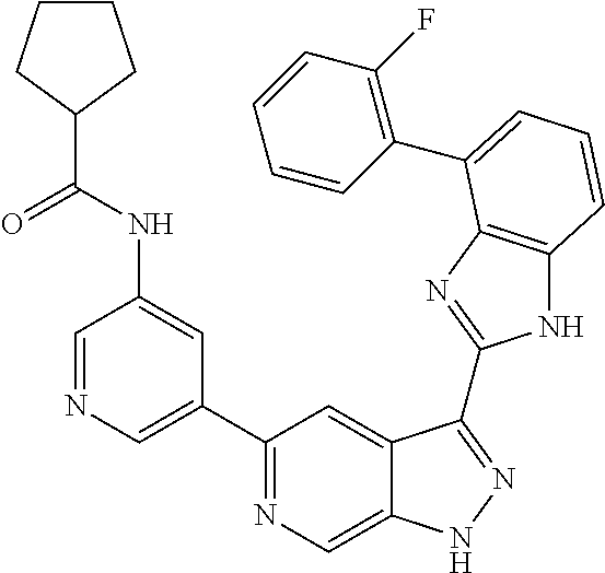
C1=NC=C(C2=NC=C3C(=C2)C(C2=NC4=C(N2)C=CC=C4C2=C(F)C=CC=C2)=NN3)C=C1NC(=O)C1CCCC1
